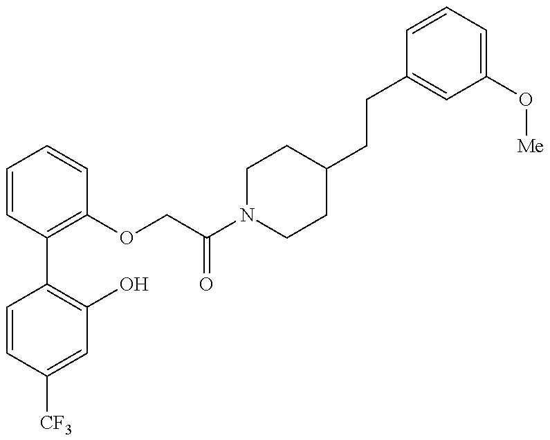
C1=CC([CF3])=CC(O)=C1C1=C(OCC(N2CCC(CCC3=CC(O[Me])=CC=C3)CC2)=O)C=CC=C1
